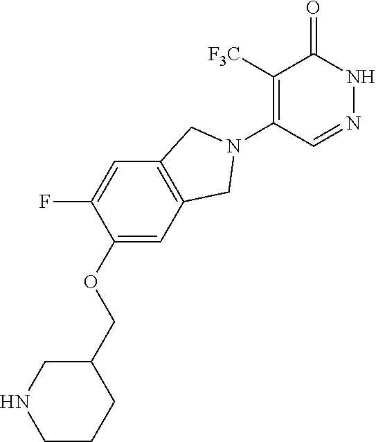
C1([F3C])=C(N2CC3=C(C2)C=C(OCC2CNCCC2)C(F)=C3)C=NNC1=O
